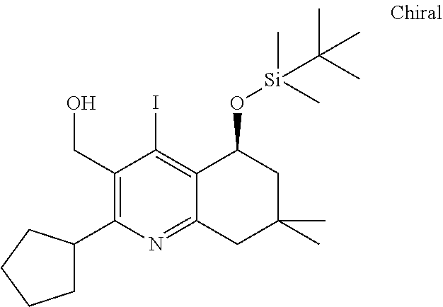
C1(CO)=C(C2CCCC2)N=C2C(=C1I)C(O[Si](C)(C)C(C)(C)C)CC(C)(C)C2
